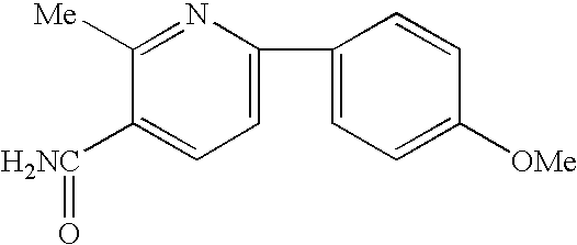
C1([H2NC]=O)=CC=C(C2=CC=C([OMe])C=C2)N=C1[Me]
